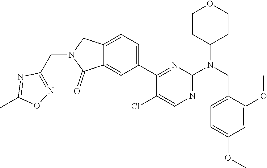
C12=CC=C(C3=NC(N(CC4=CC=C(OC)C=C4OC)C4CCOCC4)=NC=C3Cl)C=C1C(=O)N(CC1=NOC(C)=N1)C2
